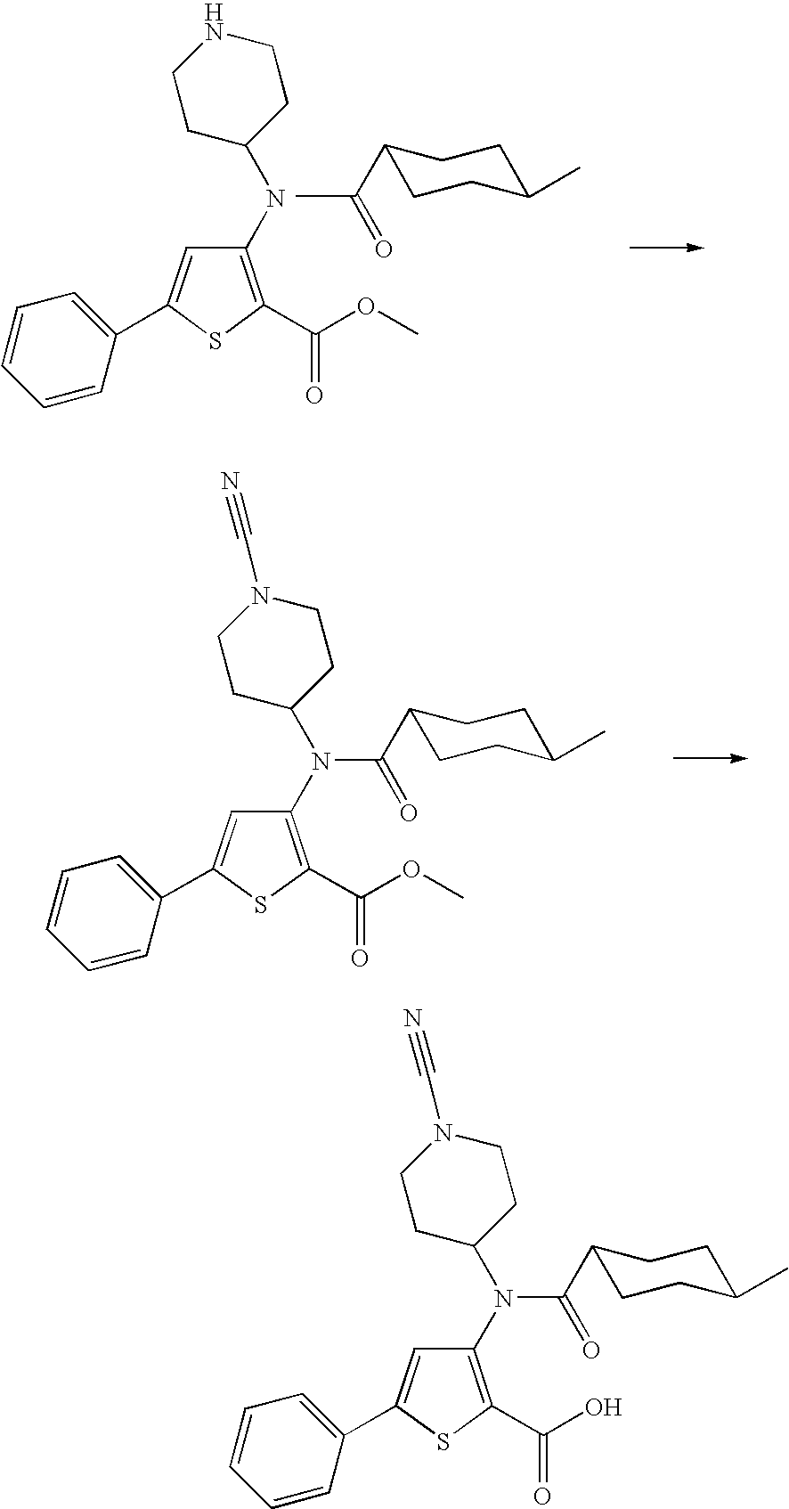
C1(C2=CC(NC3CCNCC3)=C(C(OC)=O)S2)=CC=CC=C1.C1CC(C)CCC1C(C)=O.C1(C2=CC(N(C3CCN(C#N)CC3)C(C3CCC(C)CC3)=O)=C(C(OC)=O)S2)=CC=CC=C1.C1(C2=CC(N(C3CCN(C#N)CC3)C(C3CCC(C)CC3)=O)=C(C(O)=O)S2)=CC=CC=C1
